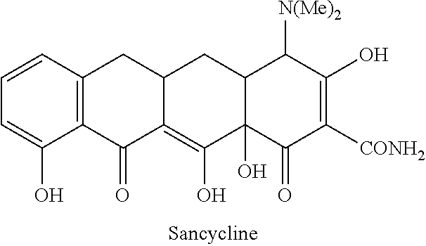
C1=CC=C(O)C2=C1CC1C(=C(O)C3(O)C(C1)C([N(Me)2])C(O)=C([CONH2])C3=O)C2=O
